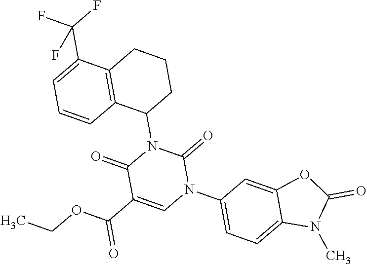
C12=CC=C(N3C(=O)N(C4CCCC5=C4C=CC=C5C(F)(F)F)C(=O)C(C(OCC)=O)=C3)C=C1OC(=O)N2C
